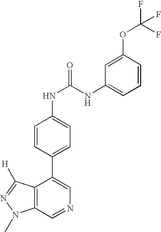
C12=C(C=NC=C1C1=CC=C(NC(=O)NC3=CC=CC(OC(F)(F)F)=C3)C=C1)N(C)N=C2[H]
